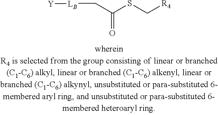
[R4]CSC(C[LB][Y])=O
